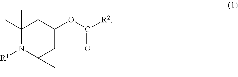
C1(C)(C)N([R1])C(C)(C)CC(OC([R2])=O)C1
